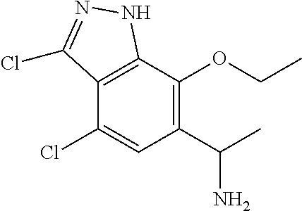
C12=C(C(OCC)=C(C(C)N)C=C1Cl)NN=C2Cl
